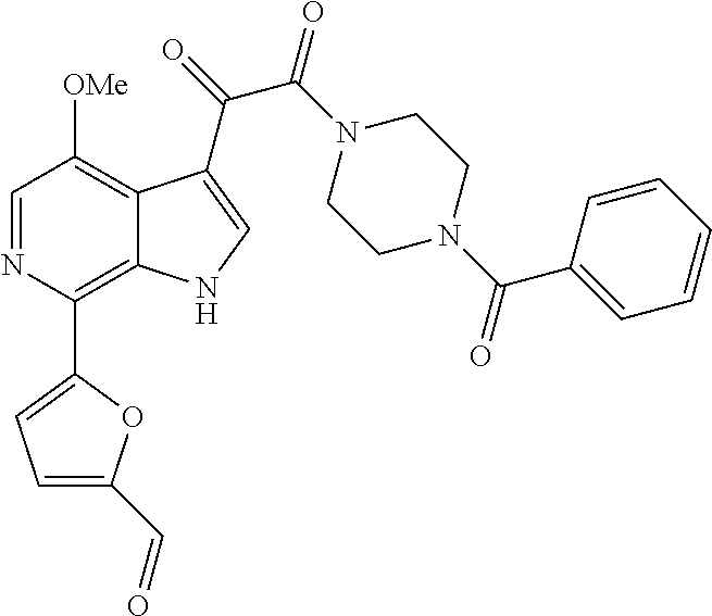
C1=NC(C2=CC=C(C=O)O2)=C2C(=C1[OMe])C(C(=O)C(N1CCN(C(C3=CC=CC=C3)=O)CC1)=O)=CN2
